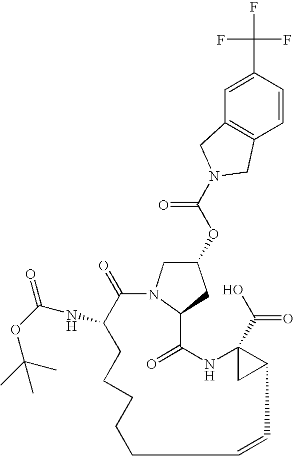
C1(=O)C(NC(OC(C)(C)C)=O)CCCCCC=CC2C(C(O)=O)(NC(=O)C3N1CC(OC(=O)N1CC4=C(C=CC(C(F)(F)F)=C4)C1)C3)C2
